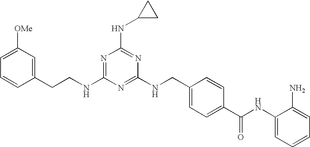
C1(CCNC2=NC(NC3CC3)=NC(NCC3=CC=C(C(NC4=CC=CC=C4N)=O)C=C3)=N2)=CC([OMe])=CC=C1
